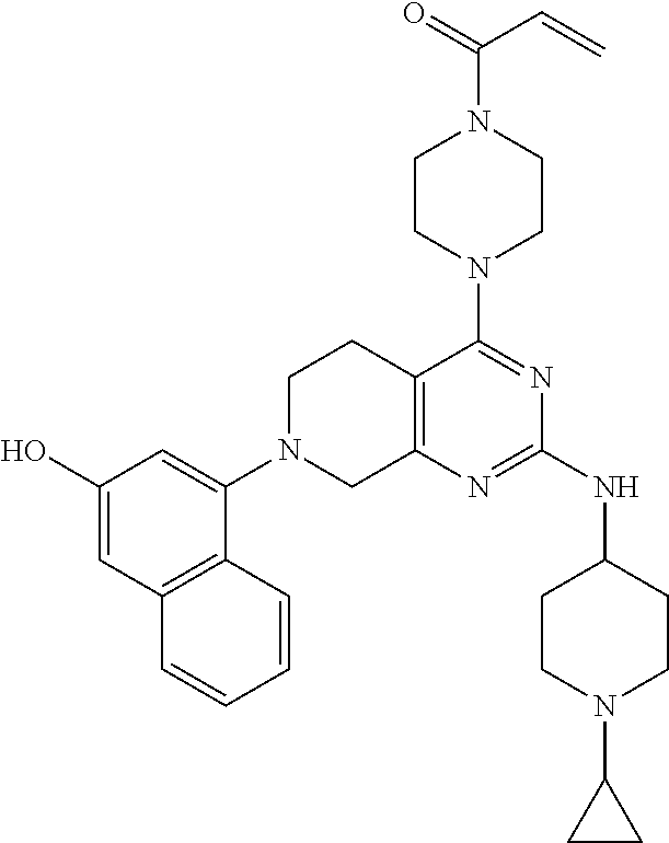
C12=C(N=C(NC3CCN(C4CC4)CC3)N=C1N1CCN(C(C=C)=O)CC1)CN(C1=CC(O)=CC3=C1C=CC=C3)CC2
